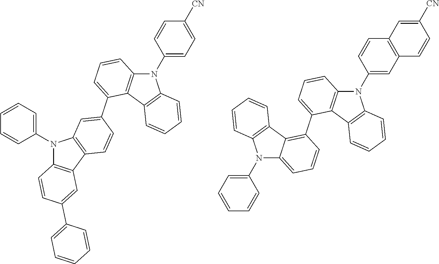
N1(C2=CC3=C(C=C2)C=C([CN])C=C3)C2=C(C3=C1C=CC=C3)C(C1=C3C(=CC=C1)N(C1=CC=CC=C1)C1=C3C=CC=C1)=CC=C2.N1(C2=CC=C([CN])C=C2)C2=C(C3=C1C=CC=C3)C(C1=CC3=C(C4=C(N3C3=CC=CC=C3)C=CC(C3=CC=CC=C3)=C4)C=C1)=CC=C2
